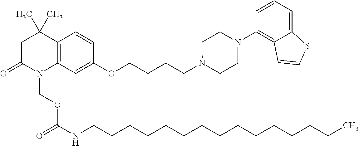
C1C(=O)N(COC(=O)NCCCCCCCCCCCCCCC)C2=C(C1(C)C)C=CC(OCCCCN1CCN(C3=C4C(=CC=C3)SC=C4)CC1)=C2
